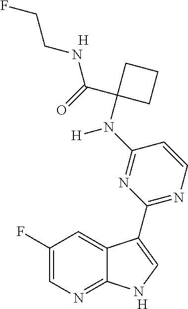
C1(F)=CN=C2C(=C1)C(C1=NC=CC(N(C3(C(=O)NCCF)CCC3)[H])=N1)=CN2.[H].[H]
